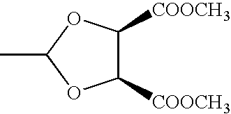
CC1OC([COOCH3])C([COOCH3])O1
